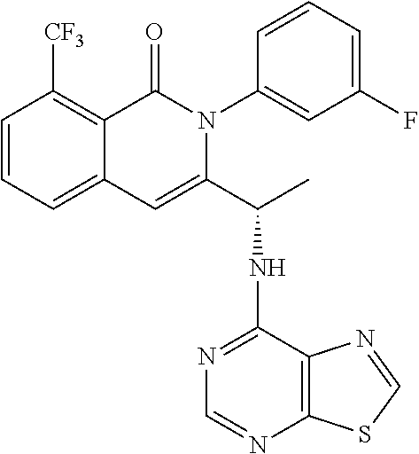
C1=CC=C2C(=C1[CF3])C(=O)N(C1=CC(F)=CC=C1)C(C(C)NC1=NC=NC3=C1N=CS3)=C2
